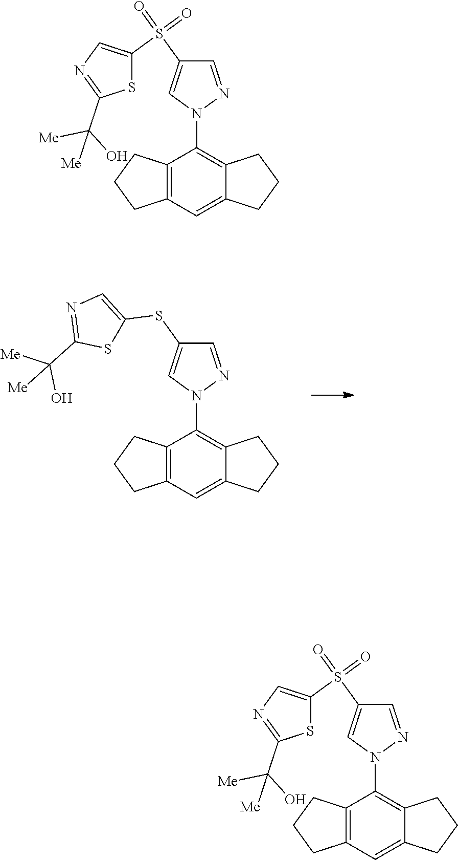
C1=C(SC2=CN=C(C([Me])(O)[Me])S2)C=NN1C1=C2CCCC2=CC2=C1CCC2.C1=C(S(C2=CN=C(C([Me])(O)[Me])S2)(=O)=O)C=NN1C1=C2CCCC2=CC2=C1CCC2.C1=C(S(C2=CN=C(C([Me])(O)[Me])S2)(=O)=O)C=NN1C1=C2CCCC2=CC2=C1CCC2
